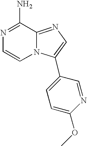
C1(N)=NC=CN2C1=NC=C2C1=CC=C(OC)N=C1
